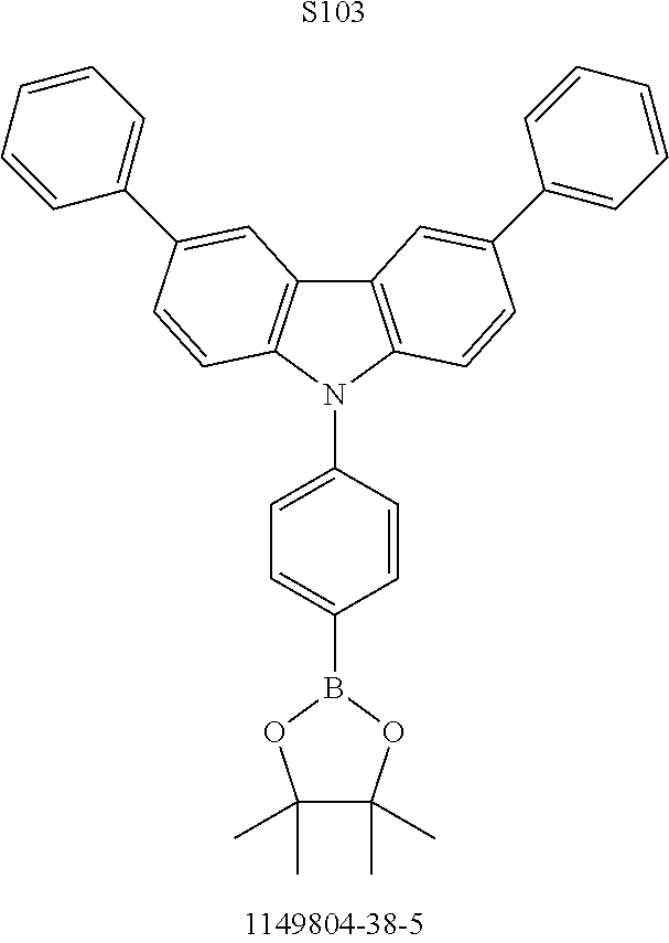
C12=C(N(C3=CC=C(B4OC(C)(C)C(C)(C)O4)C=C3)C3=C1C=C(C1=CC=CC=C1)C=C3)C=CC(C1=CC=CC=C1)=C2.[S103]
